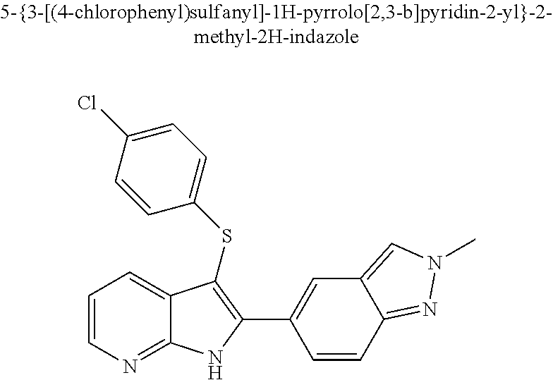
C1=CN=C2C(=C1)C(SC1=CC=C(Cl)C=C1)=C(C1=CC3=CN(C)N=C3C=C1)N2
